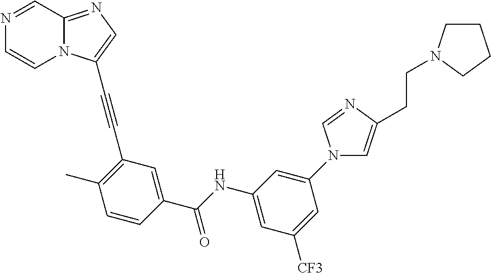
N1=CC2=NC=C(C#CC3=C(C)C=CC(C(NC4=CC([CF3])=CC(N5C=C(CCN6CCCC6)N=C5)=C4)=O)=C3)N2C=C1
